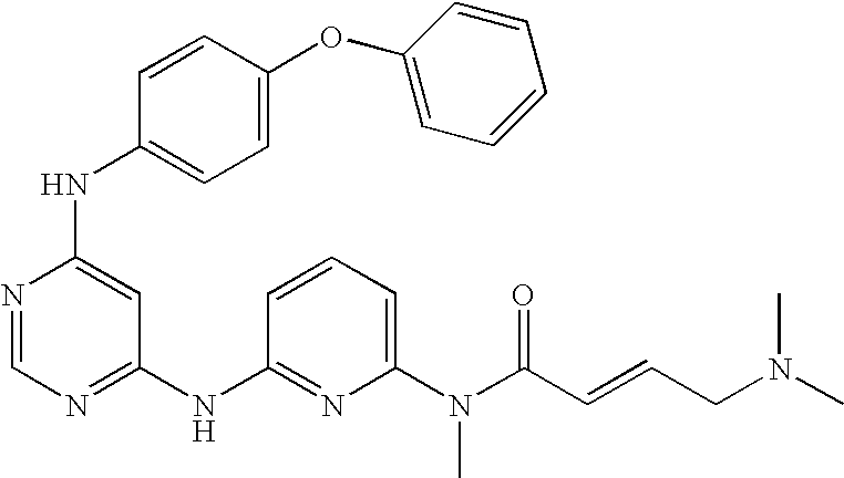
N(C1=CC(NC2=NC(N(C(C=CCN(C)C)=O)C)=CC=C2)=NC=N1)C1=CC=C(OC2=CC=CC=C2)C=C1
